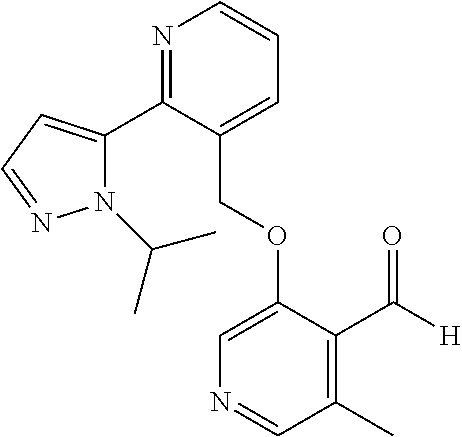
C(OC1=CN=CC(C)=C1C([H])=O)C1=CC=CN=C1C1=CC=NN1C(C)C
